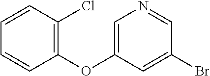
C1=CC(Cl)=C(OC2=CN=CC(Br)=C2)C=C1
